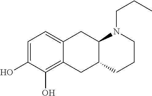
C1=C(O)C(O)=C2C(=C1)CC1N(CCC)CCCC1C2
